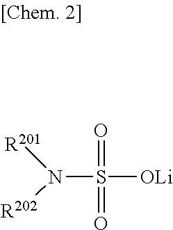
N(S(=O)([OLi])=O)([R202])[R201]
